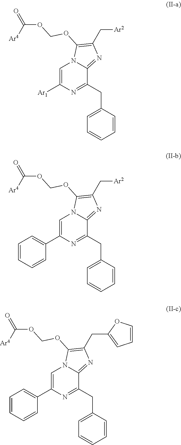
C1=C(CC2=NC([Ar1])=CN3C2=NC(C[Ar2])=C3OCOC(=O)[Ar4])C=CC=C1.C1=C(CC2=NC(C3=CC=CC=C3)=CN3C2=NC(C[Ar2])=C3OCOC(=O)[Ar4])C=CC=C1.C1=C(CC2=NC(C3=CC=CC=C3)=CN3C2=NC(CC2=CC=CO2)=C3OCOC(=O)[Ar4])C=CC=C1
